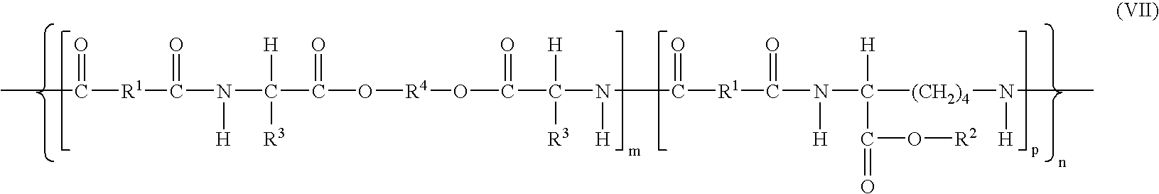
[R1](C(N([H])C(C(O[R4]OC(C(N([H])C([R1]C(N(C([(CH2)4]N([H])C)([H])C(=O)O[R2])[H])=O)=O)([H])[R3])=O)=O)([H])[R3])=O)C(=O)C
